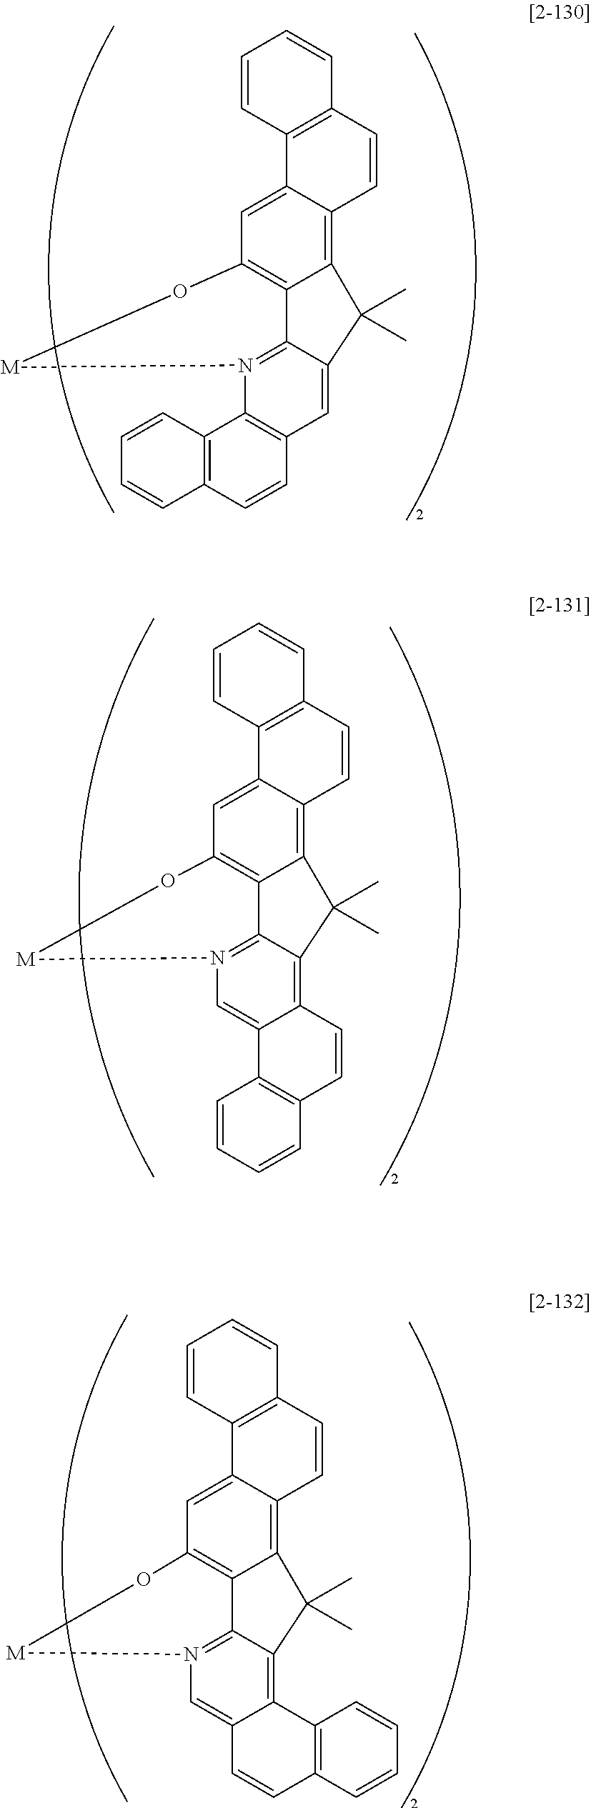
C12=C3C(=CC4=C1C1=N([M]O4)C4=C(C=C1C2(C)C)C=CC1=C4C=CC=C1)C1=C(C=CC=C1)C=C3.C12=C3C(=CC4=C1C1=N([M]O4)C=C4C(=C1C2(C)C)C=CC1=C4C=CC=C1)C1=C(C=CC=C1)C=C3.C12=C3C(=CC4=C1C1=N([M]O4)C=C4C(=C1C2(C)C)C1=C(C=C4)C=CC=C1)C1=C(C=CC=C1)C=C3
